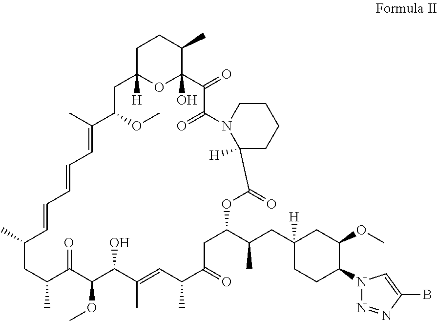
C1C2([H])OC(O)(C(C)C1)C(=O)C(=O)N1C([H])(CCCC1)C(=O)OC(C(CC1([H])CCC(N3N=NC(B)=C3)C(OC)C1)C)CC(=O)C(C)C=C(C)C(O)C(OC)C(=O)C(C)CC(C)C=CC=CC=C(C)C(OC)C2
